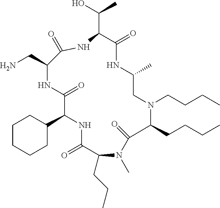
C1CCCC(C2NC(=O)C(CCC)N(C)C(=O)C(CCCC)N(CCCC)CC(C)NC(=O)C(C(O)C)NC(=O)C(CN)NC2=O)C1
